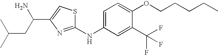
S1C(NC2=CC=C(OCCCCC)C(C(F)(F)F)=C2)=NC(C(CC(C)C)N)=C1
